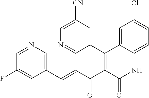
C(=CC(C1=C(C2=CC([CN])=CN=C2)C2=CC(Cl)=CC=C2NC1=O)=O)C1=CN=CC(F)=C1
